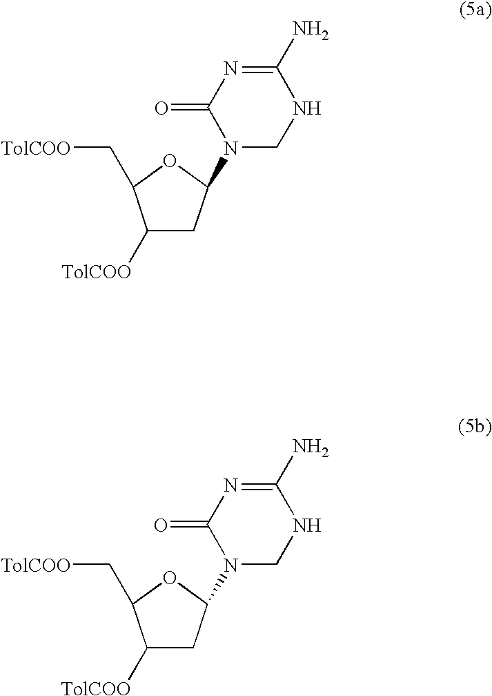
C1([TolCOO])CC(N2CNC(N)=NC2=O)OC1C[TolCOO].C1([TolCOO])CC(N2CNC(N)=NC2=O)OC1C[TolCOO]
